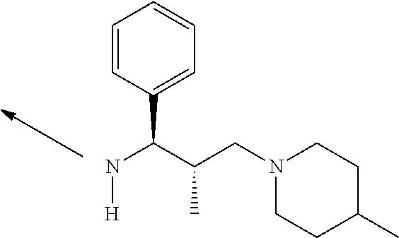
N(C(C(CN1CCC(C)CC1)C)C1=CC=CC=C1)[H]
